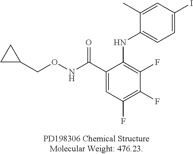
C1C(CONC(C2=CC(F)=C(F)C(F)=C2NC2=CC=C(I)C=C2C)=O)C1
